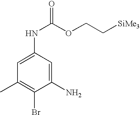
C1=C(NC(OCC[SiMe3])=O)C=C(N)C(Br)=C1C
